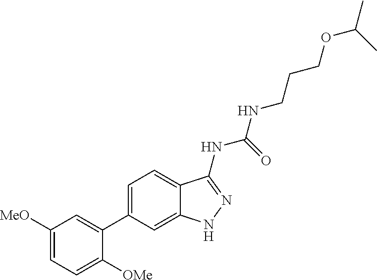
C1([MeO])=CC=C([OMe])C(C2=CC=C3C(=C2)NN=C3NC(NCCCOC(C)C)=O)=C1
